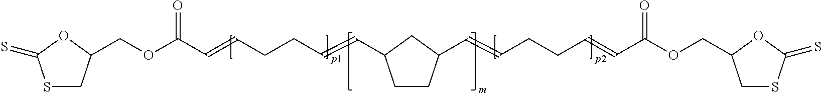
S1CC(COC(C=CCCC=CC2CCC(C=CCCC=CC(OCC3CSC(=S)O3)=O)C2)=O)OC1=S
